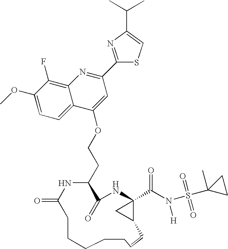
C1(OC)=CC=C2C(=C1F)N=C(C1=NC(C(C)C)=CS1)C=C2OCCC1C(=O)NC2(C(N(S(C3(C)CC3)(=O)=O)[H])=O)C(C2)C=CCCCCCC(=O)N1
